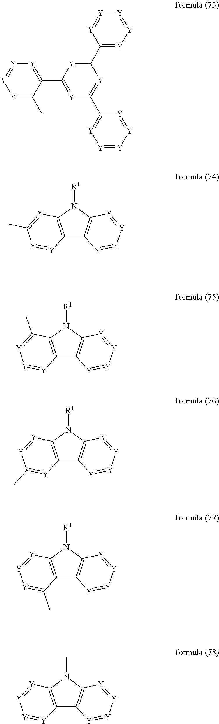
[Y]1=C(C2=[Y]C(C3=[Y][Y]=[Y][Y]=[Y]3)=[Y]C(C3=[Y][Y]=[Y][Y]=[Y]3)=[Y]2)C(C)=[Y][Y]=[Y]1.C12=C(N([R1])C3=C1[Y]=[Y][Y]=[Y]3)[Y]=C(C)[Y]=[Y]2.C12=C(N([R1])C3=C1[Y]=[Y][Y]=[Y]3)C(C)=[Y][Y]=[Y]2.C12=C(N([R1])C3=C1[Y]=[Y][Y]=[Y]3)[Y]=[Y]C(C)=[Y]2.C12=C(N([R1])C3=C1[Y]=[Y][Y]=[Y]3)[Y]=[Y][Y]=C2C.C12=C(N(C)C3=C1[Y]=[Y][Y]=[Y]3)[Y]=[Y][Y]=[Y]2
